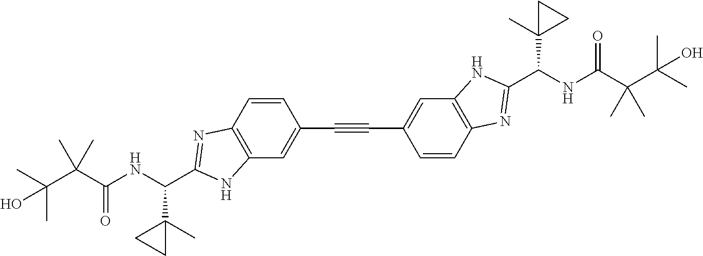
OC(C)(C)C(C(NC(C1(C)CC1)C1=NC2=C(C=C(C#CC3=CC4=C(C=C3)N=C(C(NC(C(C(C)(C)O)(C)C)=O)C3(C)CC3)N4)C=C2)N1)=O)(C)C
